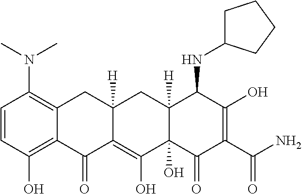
C1=CC(O)=C2C(=C1N(C)C)CC1([H])C(=C(O)C3(O)C([H])(C1)C(NC1CCCC1)C(O)=C(C(=O)N)C3=O)C2=O
